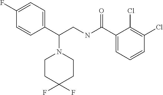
C1(F)=CC=C(C(CNC(C2=CC=CC(Cl)=C2Cl)=O)N2CCC(F)(F)CC2)C=C1
